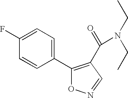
C1(C2=C(C(=O)N(CC)CC)C=NO2)=CC=C(F)C=C1
